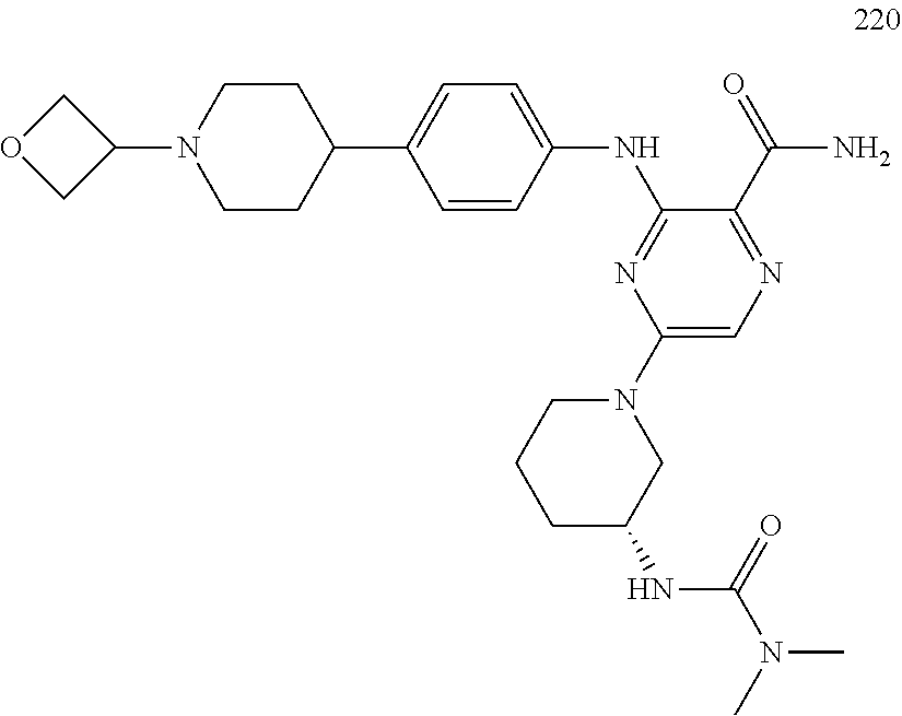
C1(C2=CC=C(NC3=NC(N4CCCC(NC(N(C)C)=O)C4)=CN=C3C(=O)N)C=C2)CCN(C2COC2)CC1
